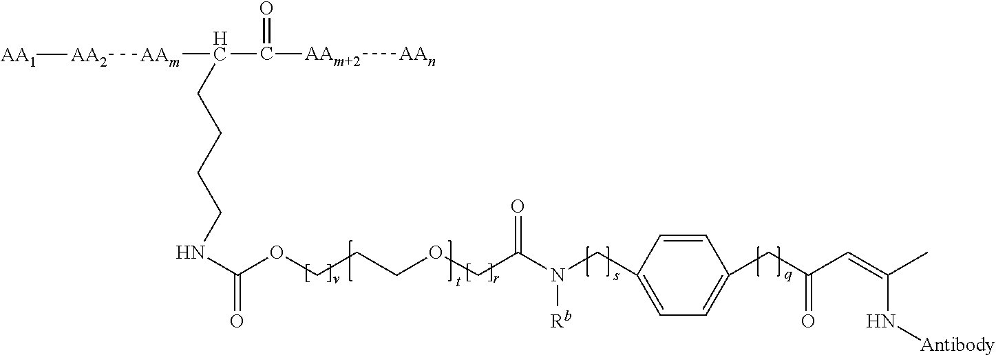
C1=CC(CN(C(COCCCOC(NCCCCC(C([AAm+2][AAn])=O)[AAm][AA2][AA1])=O)=O)[Rb])=CC=C1CC(C=C(C)N[Antibody])=O
